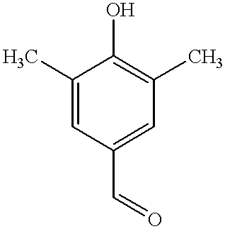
C1=C(C)C(O)=C(C)C=C1C=O
